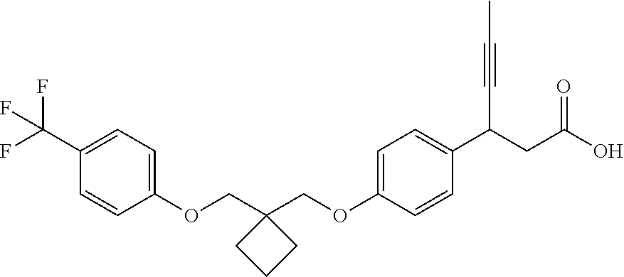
C1(OCC2(COC3=CC=C(C(CC(O)=O)C#CC)C=C3)CCC2)=CC=C(C(F)(F)F)C=C1
